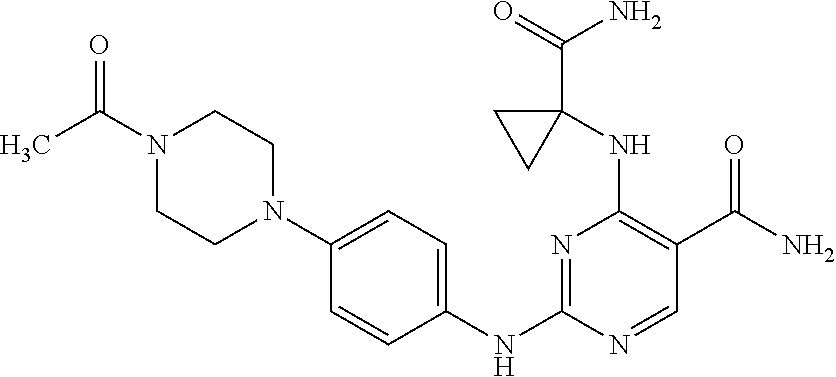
C1=CC(NC2=NC(NC3(C(=O)N)CC3)=C(C(N)=O)C=N2)=CC=C1N1CCN(C(=O)C)CC1
